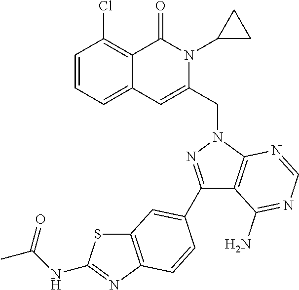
C1=CC=C2C(=C1Cl)C(=O)N(C1CC1)C(CN1C3=C(C(N)=NC=N3)C(C3=CC4=C(N=C(NC(C)=O)S4)C=C3)=N1)=C2
